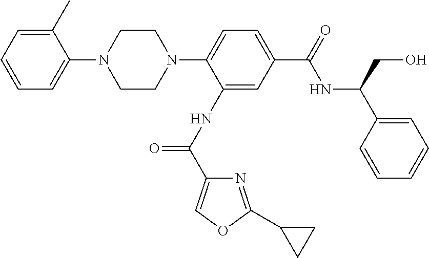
C1=CC=C(C)C(N2CCN(C3=CC=C(C(=O)NC(C4=CC=CC=C4)CO)C=C3NC(C3=COC(C4CC4)=N3)=O)CC2)=C1
